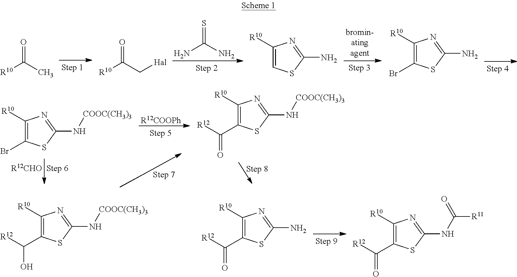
[R10]C(C)=O.[R10]C(C[Hal])=O.NC(N)=S.C1([R10])=CSC(N)=N1.C1([R10])=C(Br)SC(N)=N1.C1([R10])=C(Br)SC(N[COOC(CH3)3])=N1.[R12COOPh].C1([R10])=C(C([R12])=O)SC(N[COOC(CH3)3])=N1.[R12CHO].C1([R10])=C(C([R12])O)SC(N[COOC(CH3)3])=N1.C1([R10])=C(C([R12])=O)SC(N)=N1.C1([R10])=C(C([R12])=O)SC(NC([R11])=O)=N1
